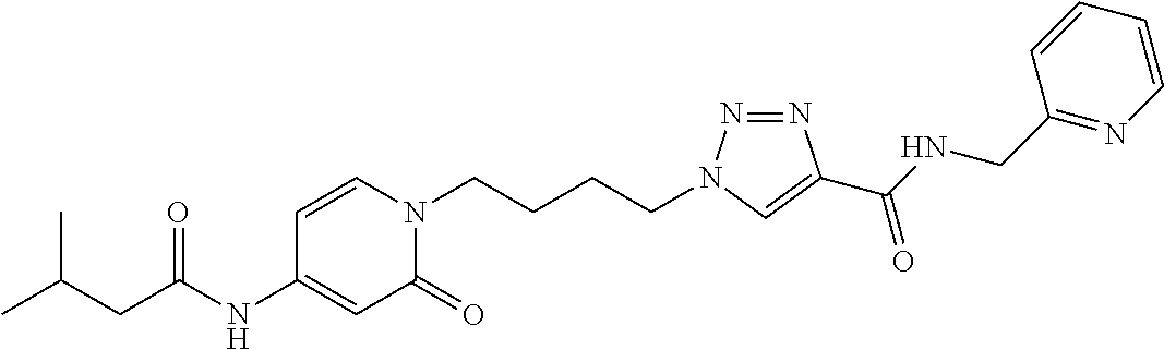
CC(C)CC(NC1=CC(=O)N(CCCCN2N=NC(C(NCC3=NC=CC=C3)=O)=C2)C=C1)=O
